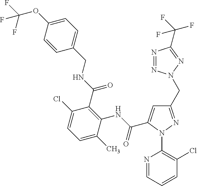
C1=CC(OC(F)(F)F)=CC=C1CNC(C1=C(NC(=O)C2=CC(CN3N=NC(C(F)(F)F)=N3)=NN2C2=C(Cl)C=CC=N2)C(C)=CC=C1Cl)=O
